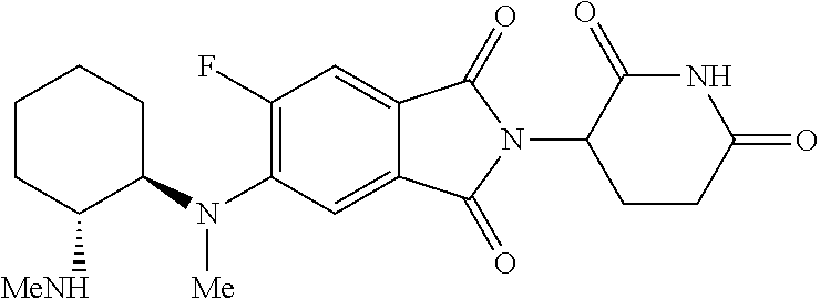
C1(F)=C(N(C2CCCCC2[MeNH])[Me])C=C2C(=C1)C(=O)N(C1CCC(=O)NC1=O)C2=O
